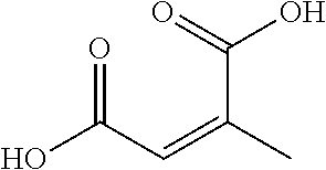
OC(C=C(C(=O)O)C)=O
